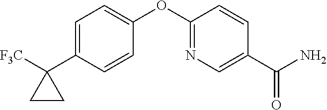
C1=C(C2([F3C])CC2)C=CC(OC2=NC=C(C(N)=O)C=C2)=C1
